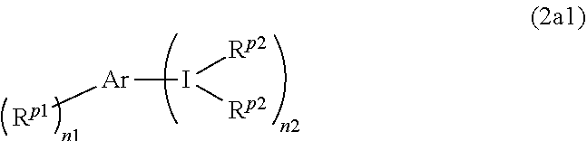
[Ar](I([Rp2])[Rp2])[Rp1]
